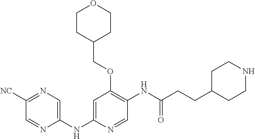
C1(NC2=CC(OCC3CCOCC3)=C(NC(CCC3CCNCC3)=O)C=N2)=CN=C([NC])C=N1
